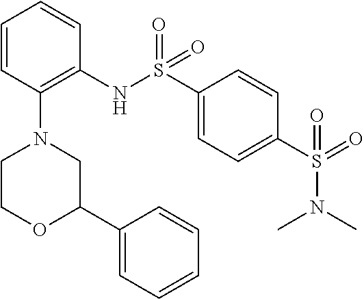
C1=CC(N2CCOC(C3=CC=CC=C3)C2)=C(NS(C2=CC=C(S(=O)(N(C)C)=O)C=C2)(=O)=O)C=C1
